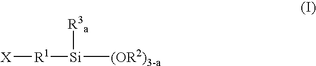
[X][R1][Si]([(OR2)3-a])[R3a]
